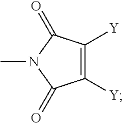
C1([Y])=C([Y])C(=O)N(C)C1=O
